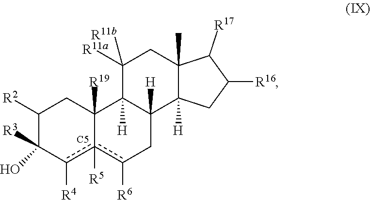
C1([R2])C([R3])(O)c([R4])c2([R5])c([R6])CC3([H])C([H])(C2([R19])C1)C([R11a])([R11b])CC1(C)C3([H])CC([R16])C1[R17].[C5]
